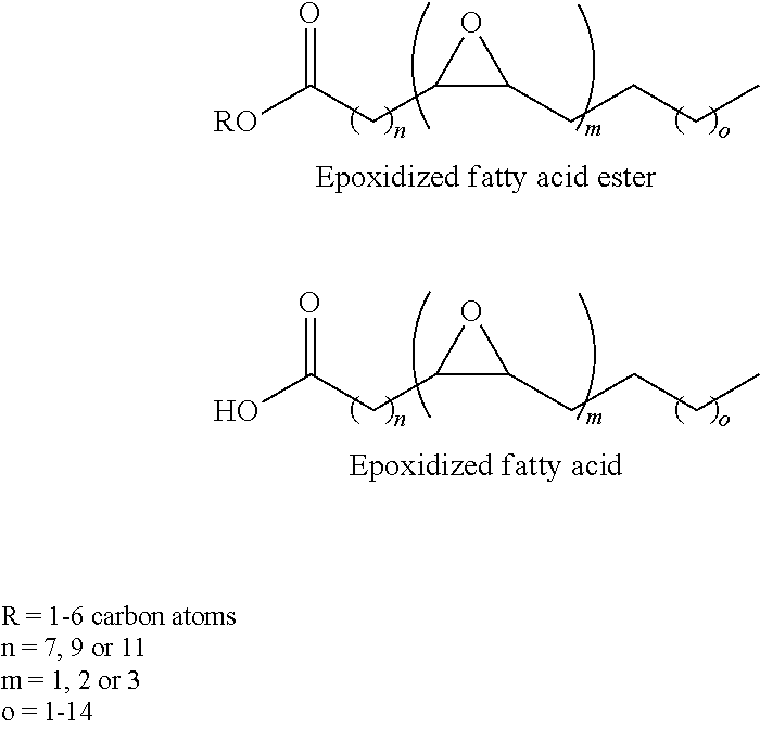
[RO]C(CC1C(CCCC)O1)=O.OC(CC1C(CCCC)O1)=O
